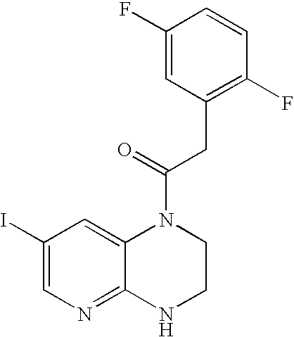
C1(I)=CN=C2C(=C1)N(C(=O)CC1=C(F)C=CC(F)=C1)CCN2
